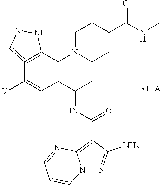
C12=C(C(N3CCC(C(NC)=O)CC3)=C(C(C)NC(C3=C4N(N=C3N)C=CC=N4)=O)C=C1Cl)NNC=2
